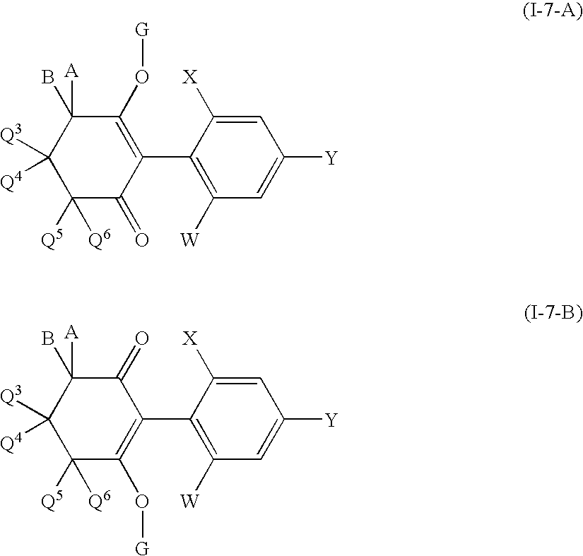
C1([Q5])([Q6])C(=O)C(C2=C([W])C=C([Y])C=C2[X])=C(O[G])C([A])(B)C1([Q3])[Q4].C1([Q5])([Q6])C(O[G])=C(C2=C([W])C=C([Y])C=C2[X])C(=O)C([A])(B)C1([Q3])[Q4]
